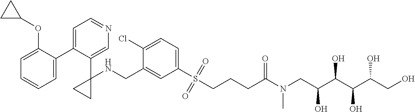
C1=C(CNC2(C3=CN=CC=C3C3=CC=CC=C3OC3CC3)CC2)C(Cl)=CC=C1S(CCCC(N(CC(C(C(C(CO)O)O)O)O)C)=O)(=O)=O
